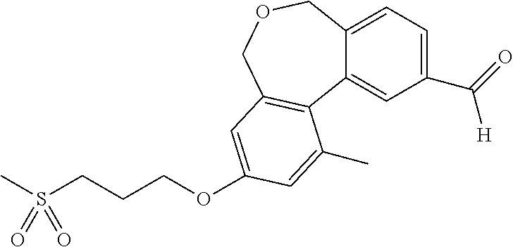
C1(C(=O)[H])=CC=C2C(=C1)C1=C(COC2)C=C(OCCCS(C)(=O)=O)C=C1C
